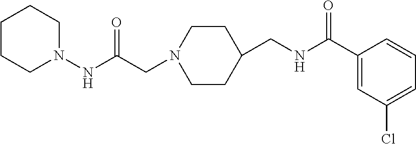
C1(CNC(C2=CC(Cl)=CC=C2)=O)CCN(CC(NN2CCCCC2)=O)CC1
